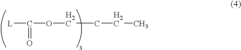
[L]C(OCCCC)=O
